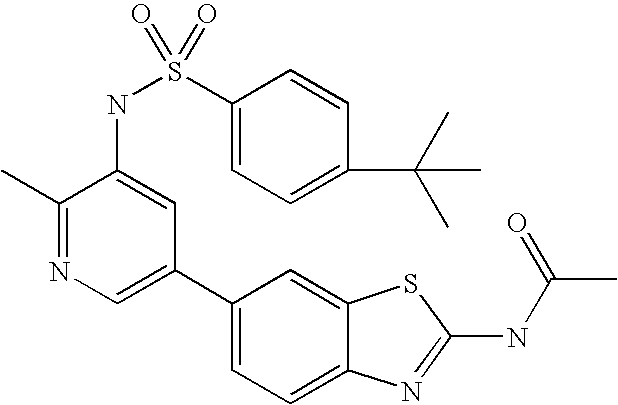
C1(C2=CN=C(C)C(NS(C3=CC=C(C(C)(C)C)C=C3)(=O)=O)=C2)=CC=C2C(=C1)SC(NC(C)=O)=N2
